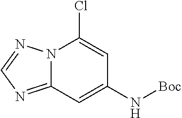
ClC1=CC(N[Boc])=CC2=NC=NN12
